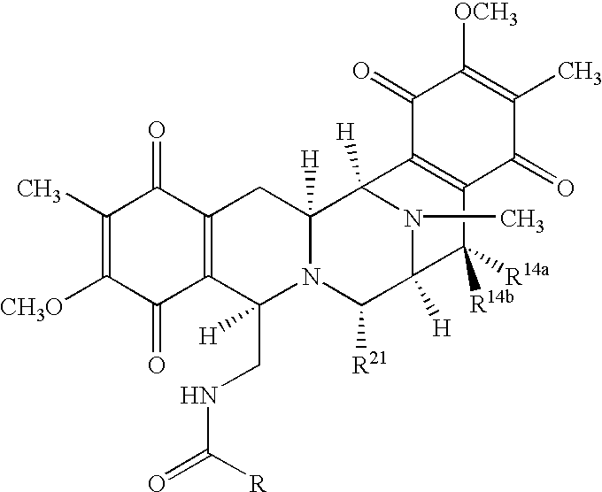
C1(C)=C([CH3O])C(=O)C2=C(C1=O)CC1([H])N(C2(CNC([R])=O)[H])C([R21])C2([H])N(C)C1([H])C1=C(C2([R14a])[R14b])C(=O)C(C)=C([OCH3])C1=O
